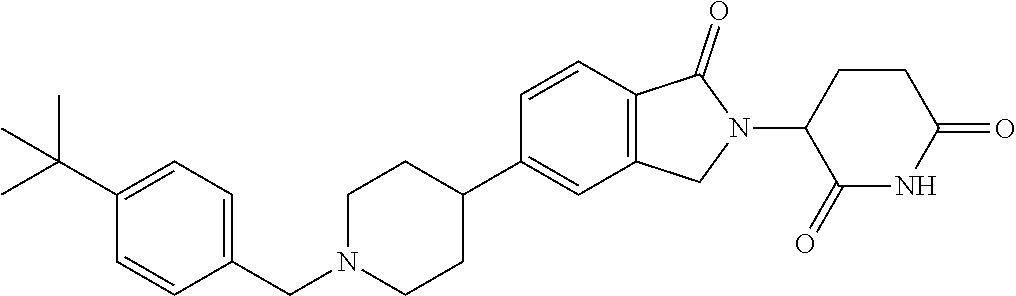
C1=CC2=C(C=C1C1CCN(CC3=CC=C(C(C)(C)C)C=C3)CC1)CN(C1C(=O)NC(=O)CC1)C2=O
